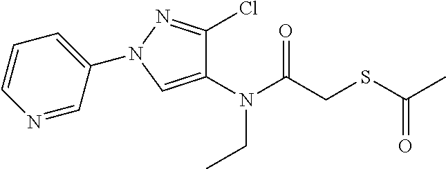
N(C(CSC(C)=O)=O)(CC)C1=CN(C2=CC=CN=C2)N=C1Cl
